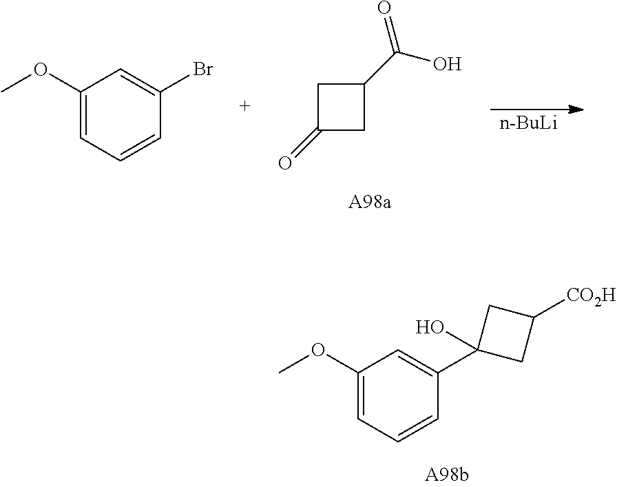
C1(OC)=CC=CC(C2(O)CC([CO2H])C2)=C1.C1C(=O)CC1C(O)=O.[n-BuLi].C1(OC)=CC=CC(Br)=C1
